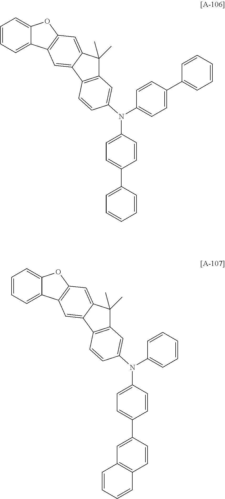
C1=CC=C2C(=C1)OC1=C2C=C2C(=C1)C(C)(C)C1=C2C=CC(N(C2=CC=C(C3=CC=CC=C3)C=C2)C2=CC=C(C3=CC=CC=C3)C=C2)=C1.C1=CC=C2C(=C1)OC1=C2C=C2C(=C1)C(C)(C)C1=C2C=CC(N(C2=CC=C(C3=CC4=C(C=C3)C=CC=C4)C=C2)C2=CC=CC=C2)=C1
